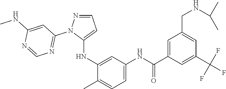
C1=NN(C2=NC=NC(NC)=C2)C(NC2=CC(NC(C3=CC(CNC(C)C)=CC(C(F)(F)F)=C3)=O)=CC=C2C)=C1
